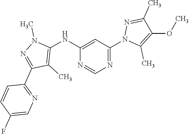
C1(NC2=CC(N3C(C)=C(OC)C(C)=N3)=NC=N2)=C(C)C(C2=NC=C(F)C=C2)=NN1C
